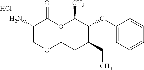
C1(N)COCCC(CC)C(OC2=CC=CC=C2)C(C)OC1=O.Cl
